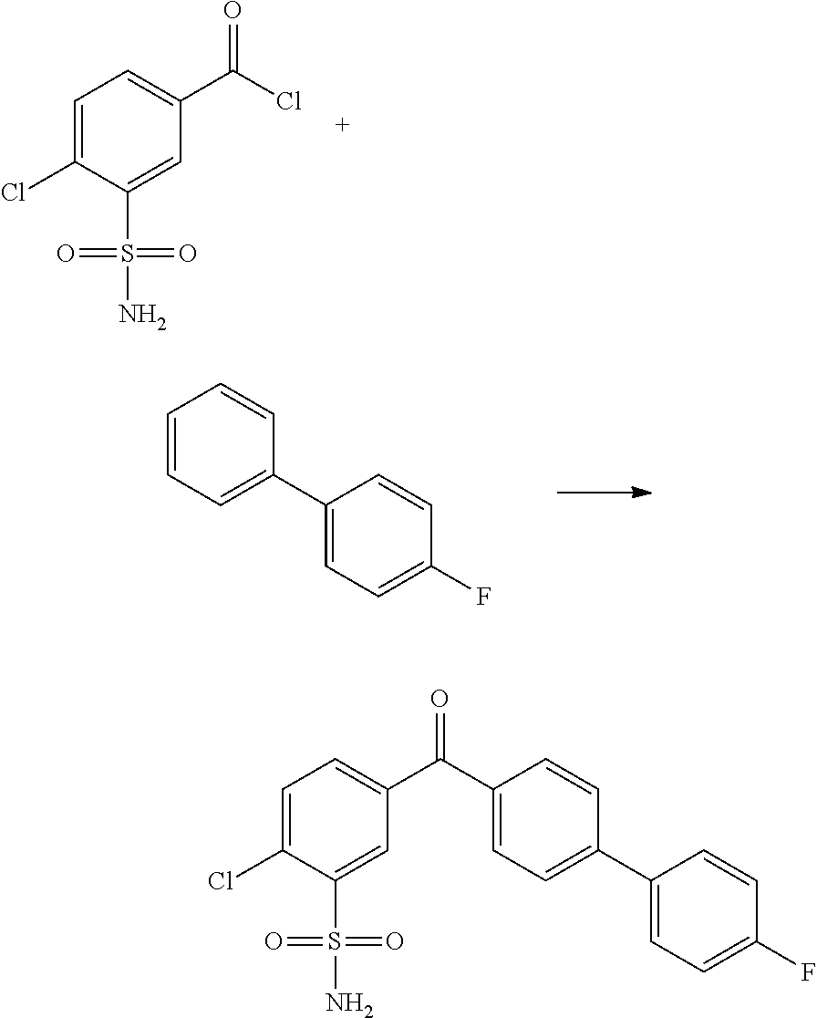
C1=C(Cl)C(S(N)(=O)=O)=CC(C(Cl)=O)=C1.C1=CC=C(C2=CC=C(F)C=C2)C=C1.C1=C(Cl)C(S(N)(=O)=O)=CC(C(C2=CC=C(C3=CC=C(F)C=C3)C=C2)=O)=C1
